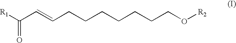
[R1]C(C=CCCCCCCCO[R2])=O
